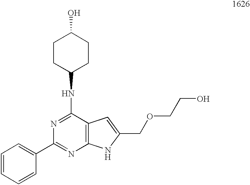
N1=C(NC2CCC(O)CC2)C2=C(N=C1C1=CC=CC=C1)NC(COCCO)=C2
